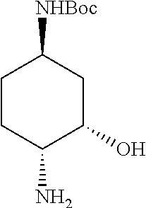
C1CC(N)C(O)CC1[NHBoc]
